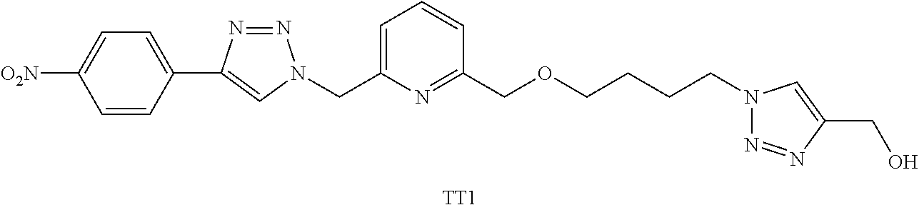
[TT1].C1=CC(C2=CN(CC3=CC=CC(COCCCCN4N=NC(CO)=C4)=N3)N=N2)=CC=C1[O2N]
